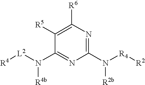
C1(N([R4][R2])[R2b])=NC([R6])=C([R5])C(N([L2][R4])[R4b])=N1
